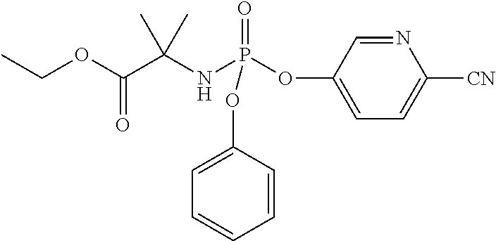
C1=C(OP(=O)(OC2=CC=C([CN])N=C2)NC(C(OCC)=O)(C)C)C=CC=C1
